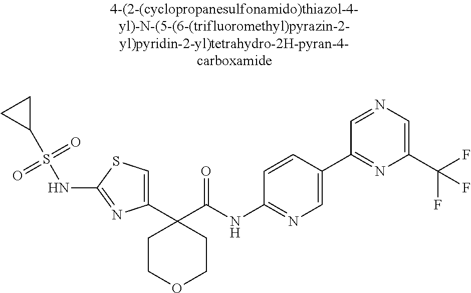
C1(C2(C(NC3=NC=C(C4=NC(C(F)(F)F)=CN=C4)C=C3)=O)CCOCC2)=CSC(NS(C2CC2)(=O)=O)=N1
